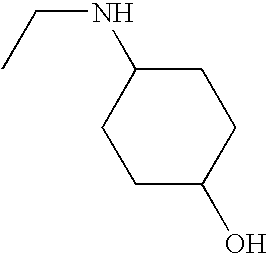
C1C(O)CCC(NCC)C1
